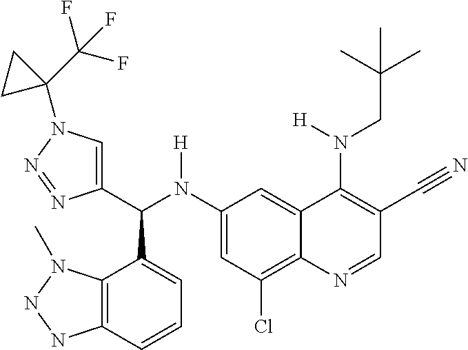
C1(N(C(C2=CN(C3(C(F)(F)F)CC3)N=N2)C2=CC=CC3=C2N(C)NN3)[H])=CC(Cl)=C2C(=C1)C(N(CC(C)(C)C)[H])=C(C#N)C=N2
